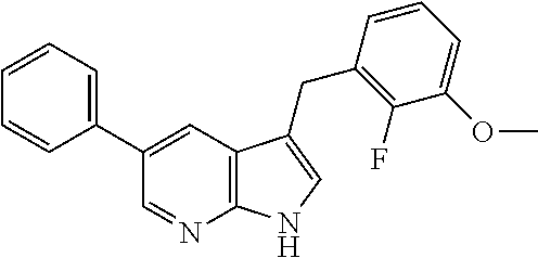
C1(C2=CC3=C(N=C2)NC=C3CC2=C(F)C(OC)=CC=C2)=CC=CC=C1
